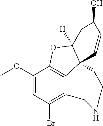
C1(OC)=CC(Br)=C2C3=C1OC1([H])C3(C=CC(O)C1)CCNC2
